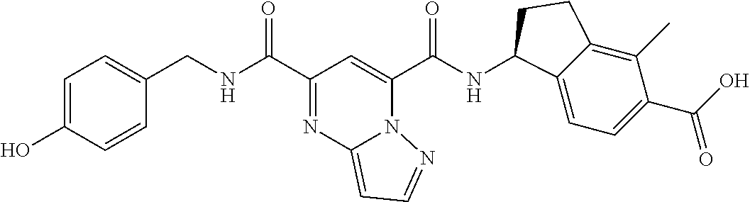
C1=CC(O)=CC=C1CNC(C1=NC2=CC=NN2C(C(NC2C3=CC=C(C(=O)O)C(C)=C3CC2)=O)=C1)=O
